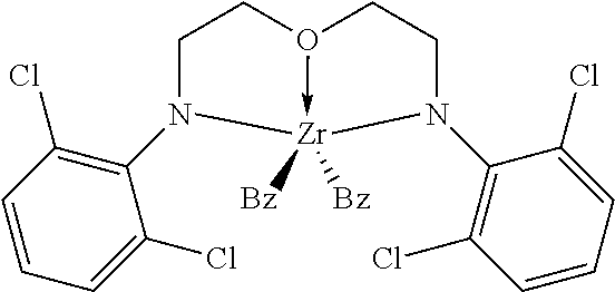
C1CO2->[Zr]([Bz])([Bz])(N1C1=C(Cl)C=CC=C1Cl)N(C1=C(Cl)C=CC=C1Cl)CC2
